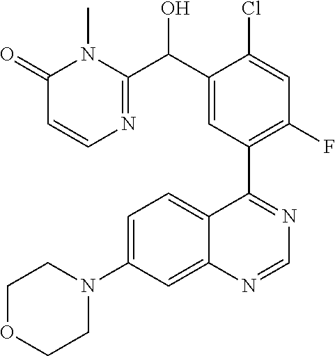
C1=C(N2CCOCC2)C=C2C(=C1)C(C1=C(F)C=C(Cl)C(C(C3=NC=CC(=O)N3C)O)=C1)=NC=N2
